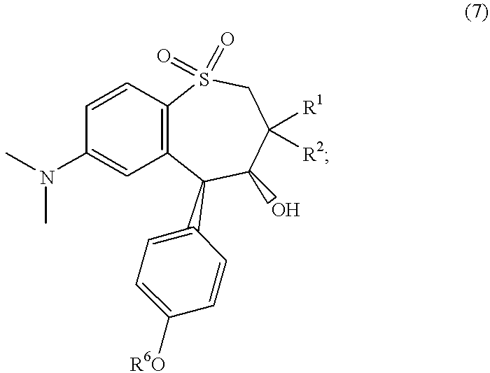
C12=C(C(C3=CC=C([R6O])C=C3)C(O)C([R1])([R2])CS1(=O)=O)C=C(N(C)C)C=C2
